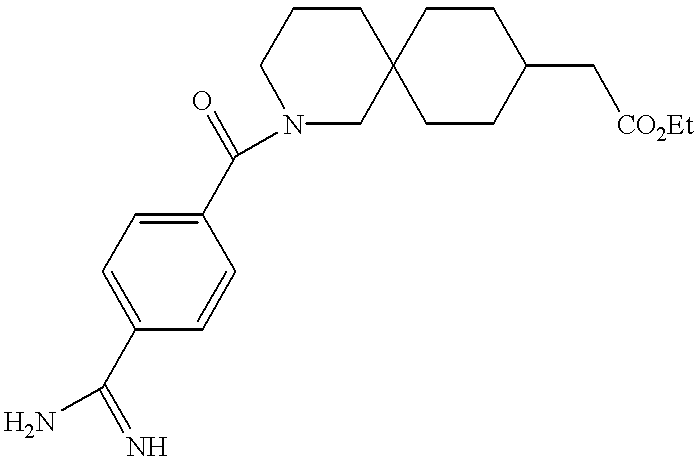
C1=C(C(=N)N)C=CC(C(N2CC3(CCC2)CCC(C[CO2Et])CC3)=O)=C1
